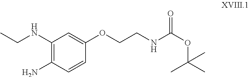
C(NC1=C(N)C=CC(OCCNC(=O)OC(C)(C)C)=C1)C
